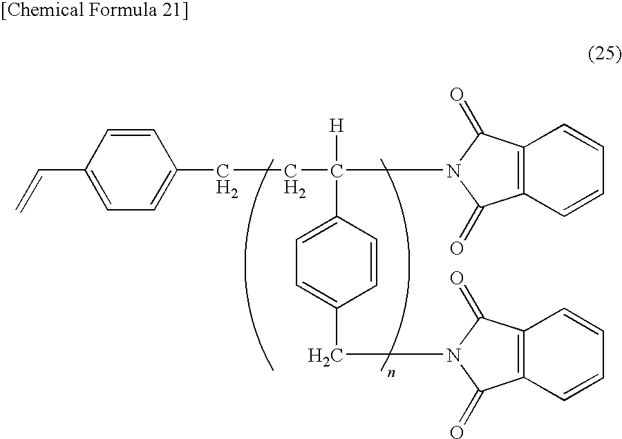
C=CC1=CC=C(CCC([H])(C2=CC=C(CN3C(=O)C4=C(C=CC=C4)C3=O)C=C2)N2C(=O)C3=C(C=CC=C3)C2=O)C=C1
